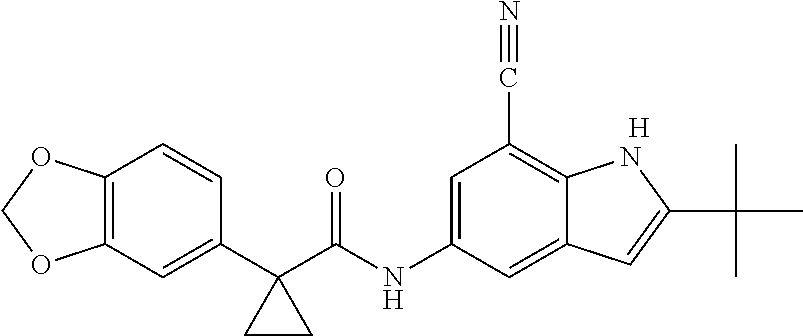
C1(C2(C(NC3=CC(C#N)=C4C(=C3)C=C(C(C)(C)C)N4)=O)CC2)=CC2=C(C=C1)OCO2.[H]
